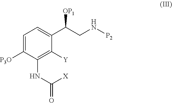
C1=C([P3O])C(NC([X])=O)=C([Y])C(C(CN[P2])[OP1])=C1
